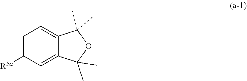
C1=C([R5a])C=C2C(=C1)C(C)(C)OC2(C)C
